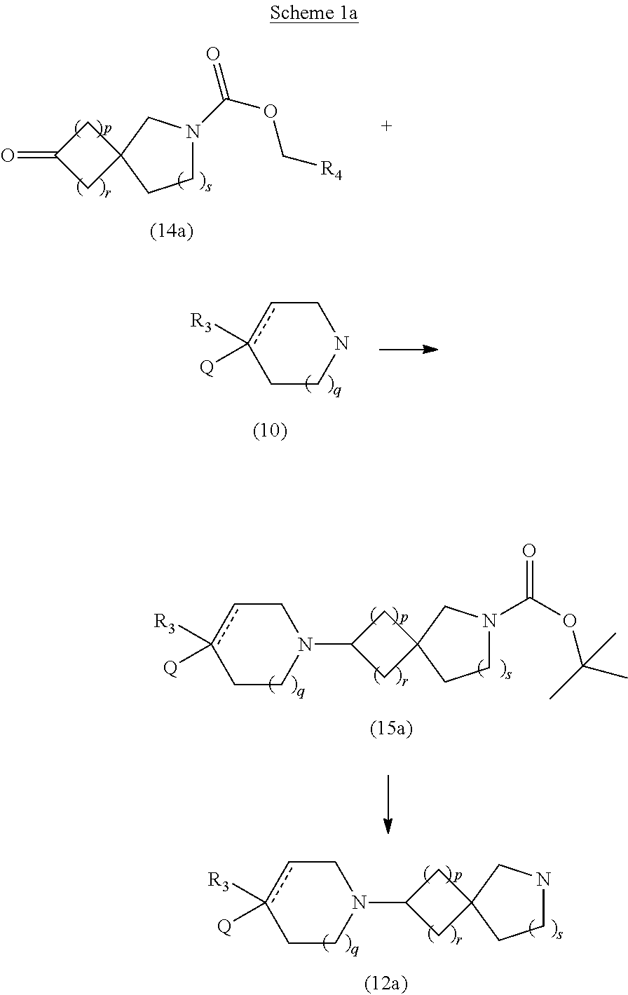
O=C1CC2(C1)CCN(C(OC[R4])=O)C2.c1([R3])([Q])cCNCC1.c1([R3])([Q])cCN(C2CC3(C2)CCN(C(OC(C)(C)C)=O)C3)CC1.c1([R3])([Q])cCN(C2CC3(C2)CCNC3)CC1
